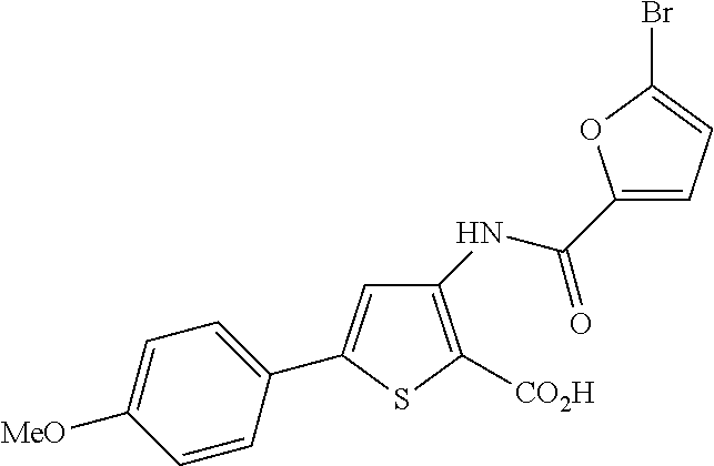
C1(NC(C2=CC=C(Br)O2)=O)=C([CO2H])SC(C2=CC=C([MeO])C=C2)=C1
